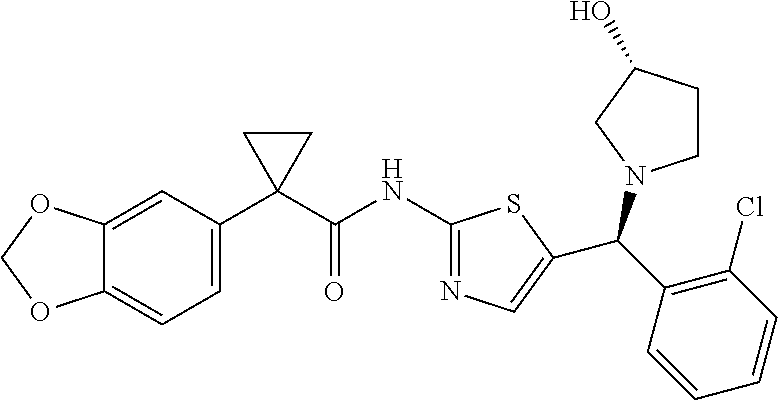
C1=C(C2(C(NC3=NC=C(C(C4=C(Cl)C=CC=C4)N4CCC(O)C4)S3)=O)CC2)C=C2C(=C1)OCO2
